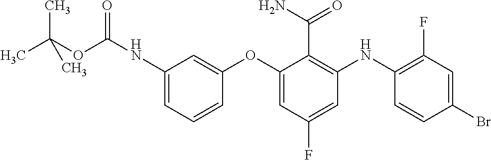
C(NC1=CC=CC(OC2=CC(F)=CC(NC3=C(F)C=C(Br)C=C3)=C2C(=O)N)=C1)(OC(C)(C)C)=O
